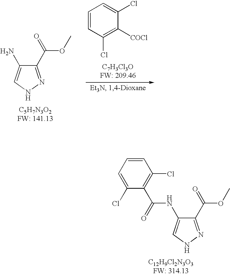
C1(C(OC)=O)=NNC=C1N.C1=CC(Cl)=C([COCl])C(Cl)=C1.C1=CC=C(Cl)C(C(=O)NC2=CNN=C2C(=O)OC)=C1Cl.[C12H9Cl2N3O3FW: 314.13]
